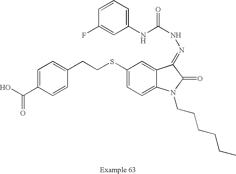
C1=C(C(O)=O)C=CC(CCSC2=CC=C3C(=C2)C(=NNC(=O)NC2=CC=CC(F)=C2)C(=O)N3CCCCCC)=C1
